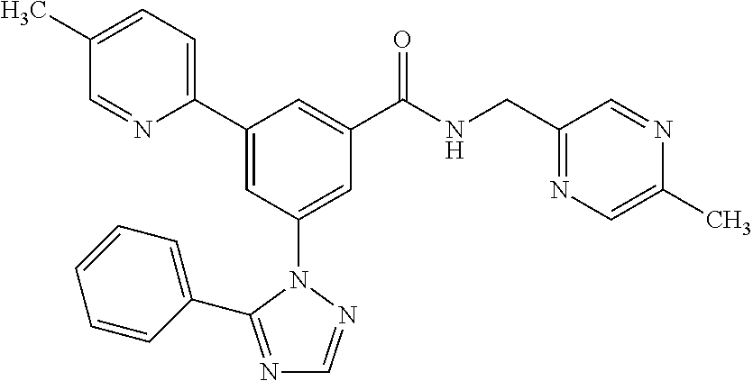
C1(C2=CC(N3N=CN=C3C3=CC=CC=C3)=CC(C(NCC3=NC=C(C)N=C3)=O)=C2)=CC=C(C)C=N1
